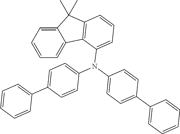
C12=CC=CC=C1C1=C(C2(C)C)C=CC=C1N(C1=CC=C(C2=CC=CC=C2)C=C1)C1=CC=C(C2=CC=CC=C2)C=C1
